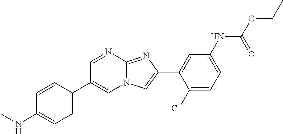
C1=NC2=NC(C3=CC(NC(OCC)=O)=CC=C3Cl)=CN2C=C1C1=CC=C(NC)C=C1
